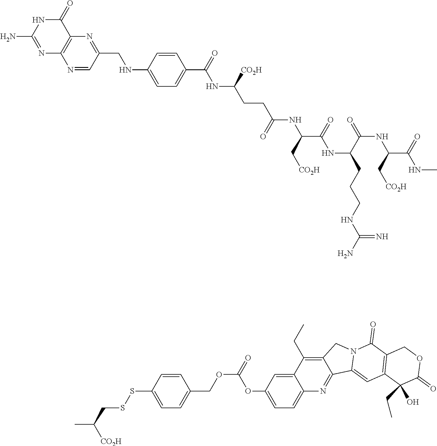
N1=C(N)NC(=O)C2=C1N=CC(CNC1=CC=C(C(=O)NC(CCC(NC(C(NC(C(=O)NC(C[CO2H])C(NC)=O)CCCNC(N)=N)=O)C[CO2H])=O)[CO2H])C=C1)=N2.C(CSSC1=CC=C(COC(OC2=CC=C3C(=C2)C(CC)=C2C(=N3)C3=CC4=C(C(=O)N3C2)COC(=O)C4(O)CC)=O)C=C1)([CO2H])C
